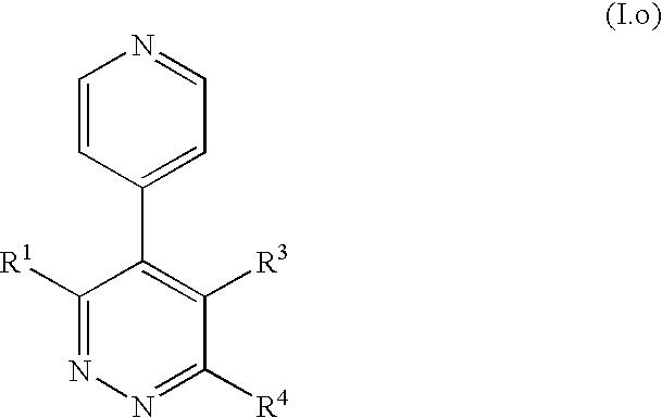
C1(C2=CC=NC=C2)=C([R3])C([R4])=NN=C1[R1]
